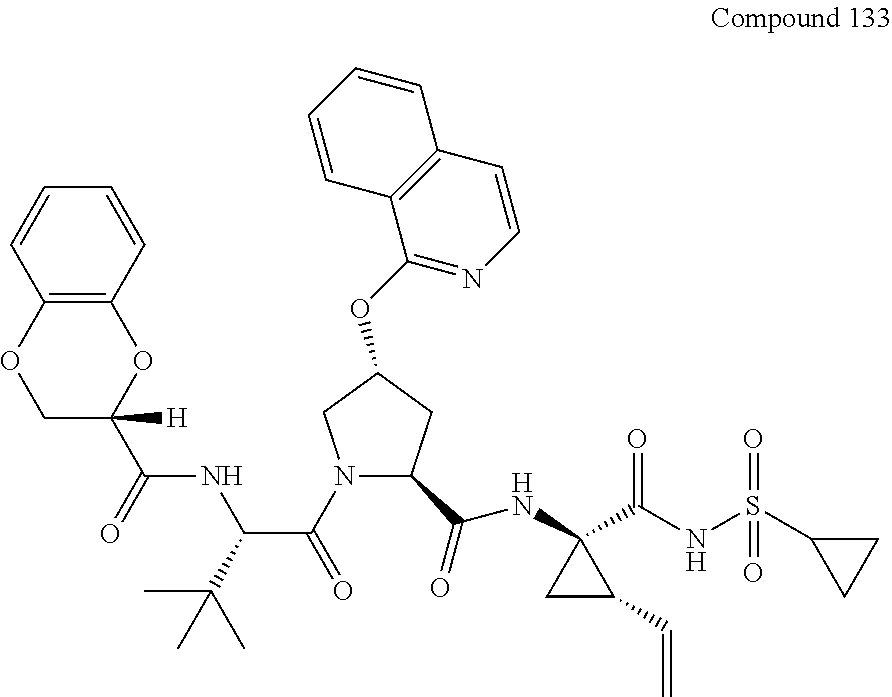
N1(C(=O)C(C(C)(C)C)NC(C2([H])OC3=C(OC2)C=CC=C3)=O)C(C(=O)NC2(C(NS(C3CC3)(=O)=O)=O)CC2C=C)CC(OC2=NC=CC3=C2C=CC=C3)C1
